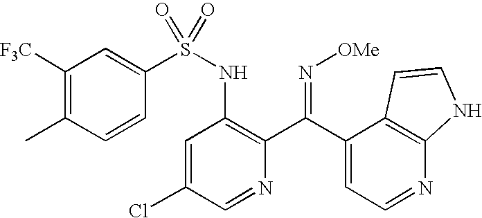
C1([F3C])=C(C)C=CC(S(NC2=C(C(C3=CC=NC4=C3C=CN4)=N[OMe])N=CC(Cl)=C2)(=O)=O)=C1
